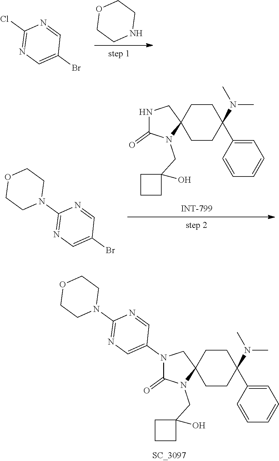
N1CCOCC1.BrC1=CN=C(Cl)N=C1.C12(CCC(N(C)C)(C3=CC=CC=C3)CC1)CNC(=O)N2CC1(O)CCC1.BrC1=CN=C(N2CCOCC2)N=C1.C12(CCC(N(C)C)(C3=CC=CC=C3)CC1)CN(C1=CN=C(N3CCOCC3)N=C1)C(=O)N2CC1(O)CCC1
